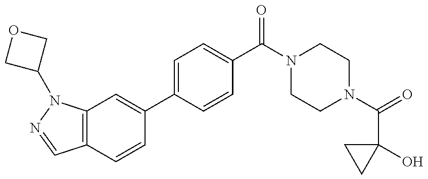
C12=C(N(C3COC3)N=C1)C=C(C1=CC=C(C(N3CCN(C(=O)C4(O)CC4)CC3)=O)C=C1)C=C2
